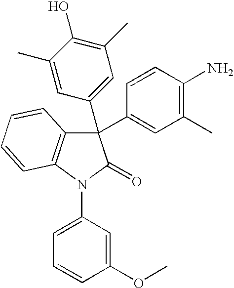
C1(C)=CC(C2(C3=CC(C)=C(N)C=C3)C3=C(N(C4=CC=CC(OC)=C4)C2=O)C=CC=C3)=CC(C)=C1O
